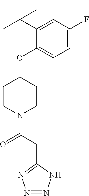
C1=C(F)C=C(C(C)(C)C)C(OC2CCN(C(CC3=NN=NN3)=O)CC2)=C1
